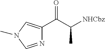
C(C([NHCbz])C)(=O)C1=CN(C)C=N1
